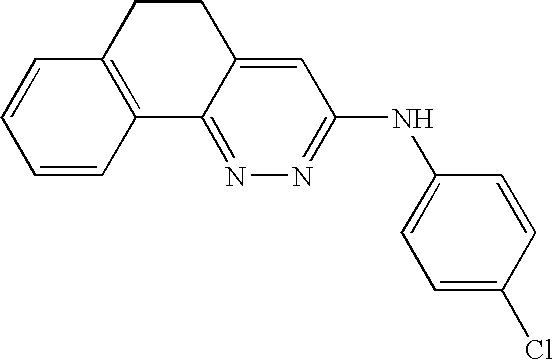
C1=CC2=C(C=C1)CCC1=CC(NC3=CC=C(Cl)C=C3)=NN=C21
